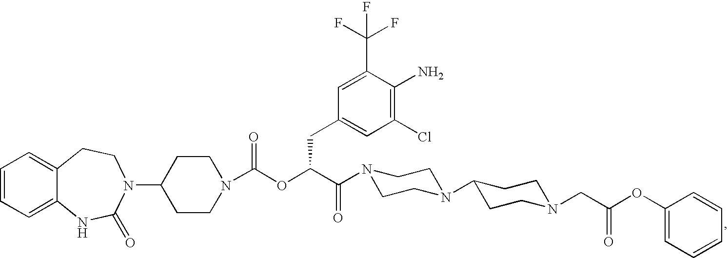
C1=CC=C2C(=C1)CCN(C1CCN(C(OC(C(=O)N3CCN(C4CCN(CC(OC5=CC=CC=C5)=O)CC4)CC3)CC3=CC(Cl)=C(N)C(C(F)(F)F)=C3)=O)CC1)C(=O)N2
